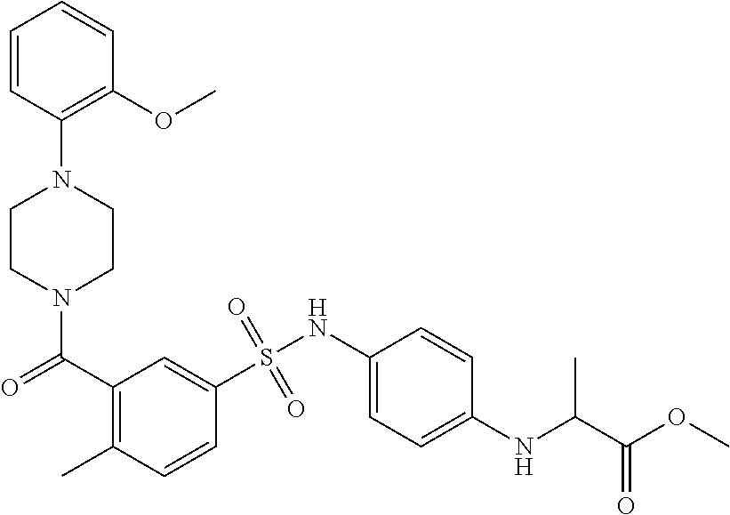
N1(C(=O)C2=C(C)C=CC(S(NC3=CC=C(NC(C(OC)=O)C)C=C3)(=O)=O)=C2)CCN(C2=C(OC)C=CC=C2)CC1
